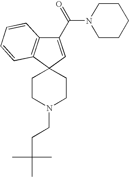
C1(C(=O)N2CCCCC2)=CC2(C3=C1C=CC=C3)CCN(CCC(C)(C)C)CC2
